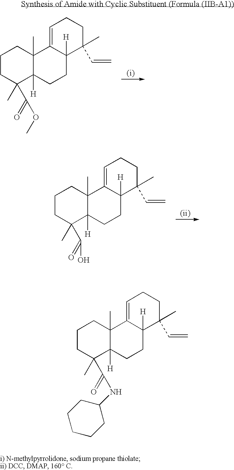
C1CC(C)(C(=O)NC2CCCCC2)C2([H])C(C)(C1)C1=CCCC(C)(C=C)C1([H])CC2.C1CC(C)(C(=O)OC)C2([H])C(C)(C1)C1=CCCC(C)(C=C)C1([H])CC2.C1CC(C)(C(=O)O)C2([H])C(C)(C1)C1=CCCC(C)(C=C)C1([H])CC2
